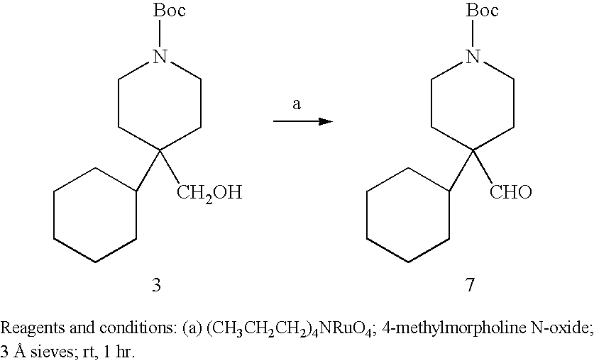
C1CC(C2CCCCC2)([CH2OH])CCN1[Boc].C1CC(C2CCCCC2)([CHO])CCN1[Boc]
